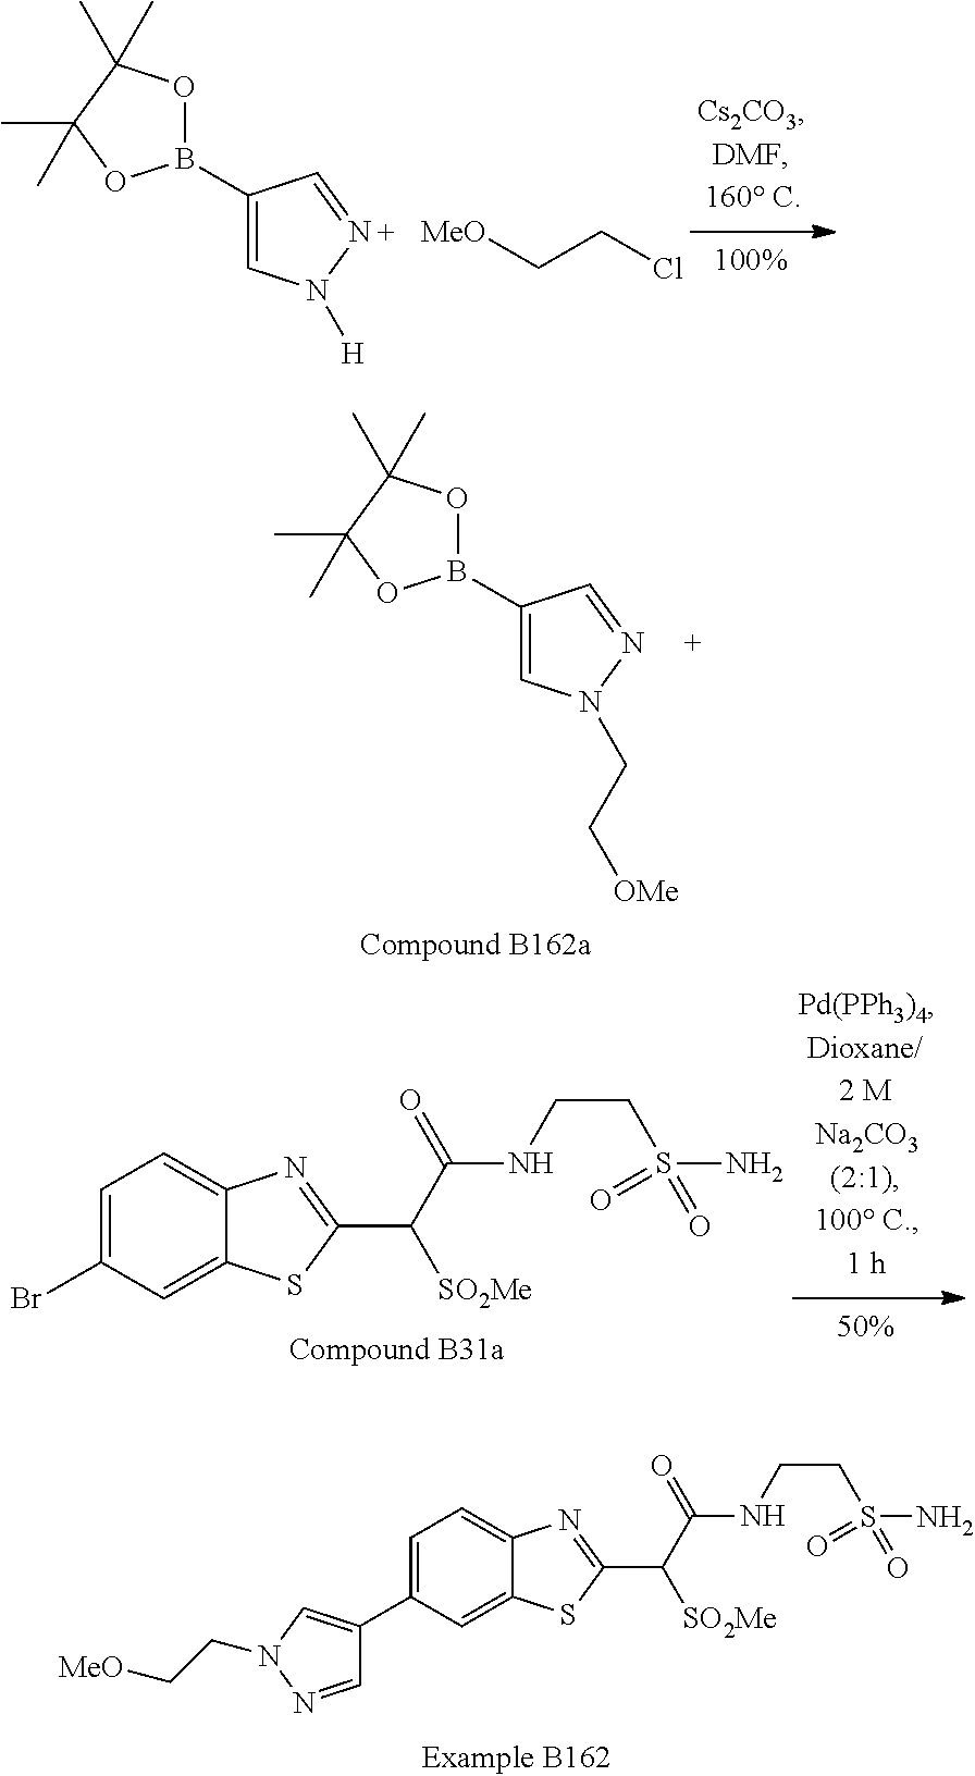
C1(B2OC(C)(C)C(C)(C)O2)=CN([H])N=C1.C(CCl)[MeO].C1(B2OC(C)(C)C(C)(C)O2)=CN(CC[OMe])N=C1.C1=C(Br)C=C2C(=C1)N=C(C([SO2Me])C(NCCS(N)(=O)=O)=O)S2.C1=C(C2=CN(CC[MeO])N=C2)C=C2C(=C1)N=C(C([SO2Me])C(NCCS(N)(=O)=O)=O)S2
